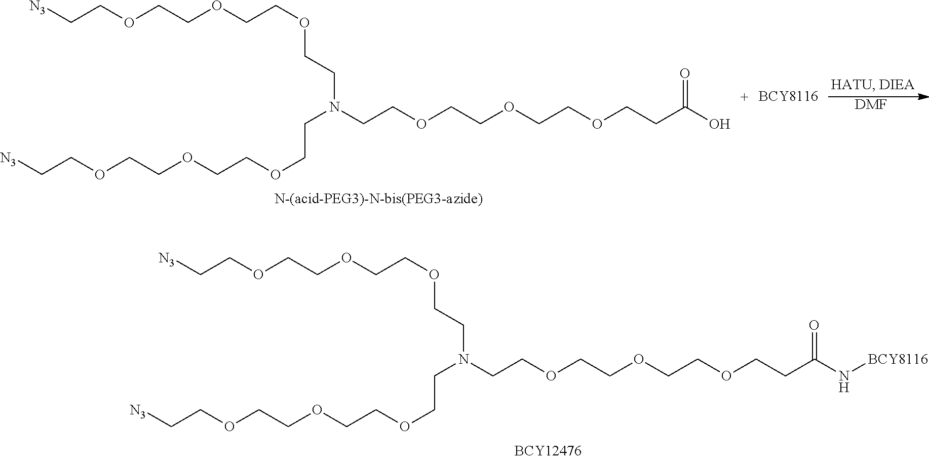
[DMF].C(N(CCOCCOCCOCCC(O)=O)CCOCCOCCOCC[N3])COCCOCCOCC[N3].C(N(CCOCCOCCOCCC(N[BCY8116])=O)CCOCCOCCOCC[N3])COCCOCCOCC[N3]
